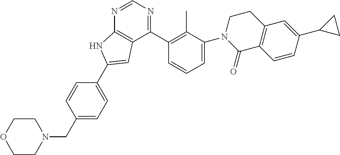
C1(CN2CCOCC2)=CC=C(C2=CC3=C(N=CN=C3C3=C(C)C(N4C(=O)C5=C(CC4)C=C(C4CC4)C=C5)=CC=C3)N2)C=C1
